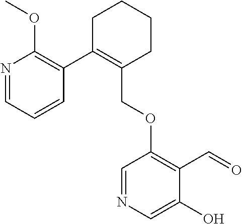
C1C(C2=C(OC)N=CC=C2)=C(COC2=C(C=O)C(O)=CN=C2)CCC1
